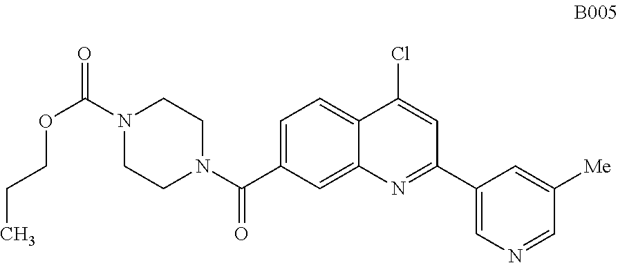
C1=C(C(N2CCN(C(=O)OCCC)CC2)=O)C=C2C(=C1)C(Cl)=CC(C1=CN=CC([Me])=C1)=N2
